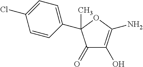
C1(C2(C)C(=O)C(O)=C(N)O2)=CC=C(Cl)C=C1
